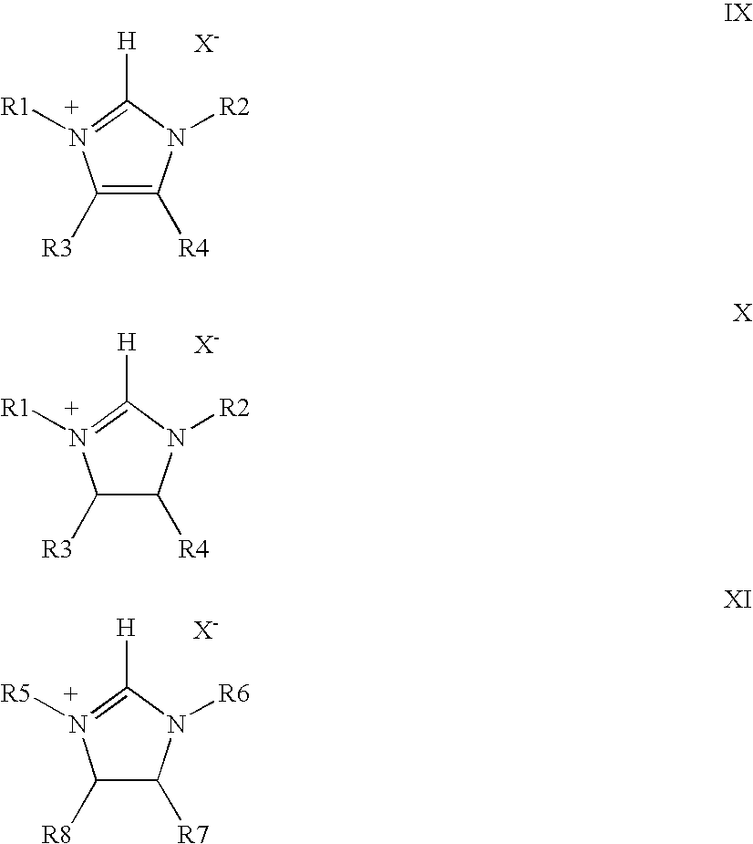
C1([R3])=C([R4])N([R2])C([H])=N1[R1].C1([R3])C([R4])N([R2])C([H])=N1[R1].C1([R8])C([R7])N([R6])C([H])=N1[R5]
